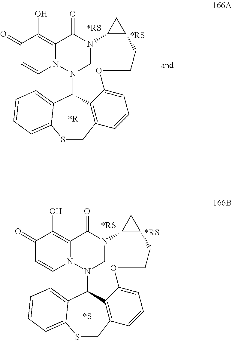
C12N3CN(C(=O)C4=C(O)C(=O)C=CN34)C3C(CCOC4=CC=CC(=C14)CSC1=CC=CC=C21)C3.C12N3CN(C(=O)C4=C(O)C(=O)C=CN34)C3C(CCOC4=CC=CC(=C14)CSC1=CC=CC=C21)C3
